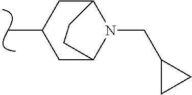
CC1CC2N(CC3CC3)C(C1)CC2
